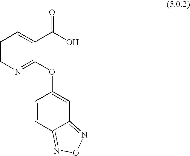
C1=CN=C(OC2=CC3=NON=C3C=C2)C(C(O)=O)=C1
